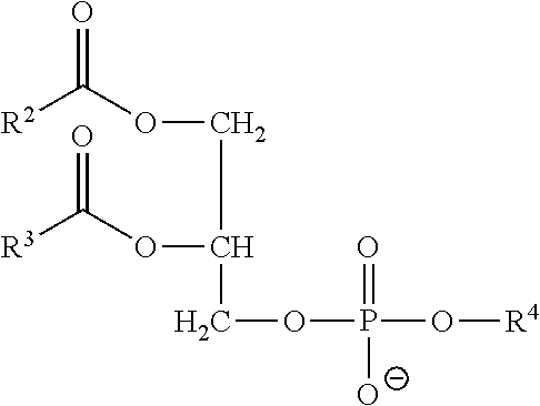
[R2]C(OCC(OC([R3])=O)COP(=O)(O[R4])[O-])=O
